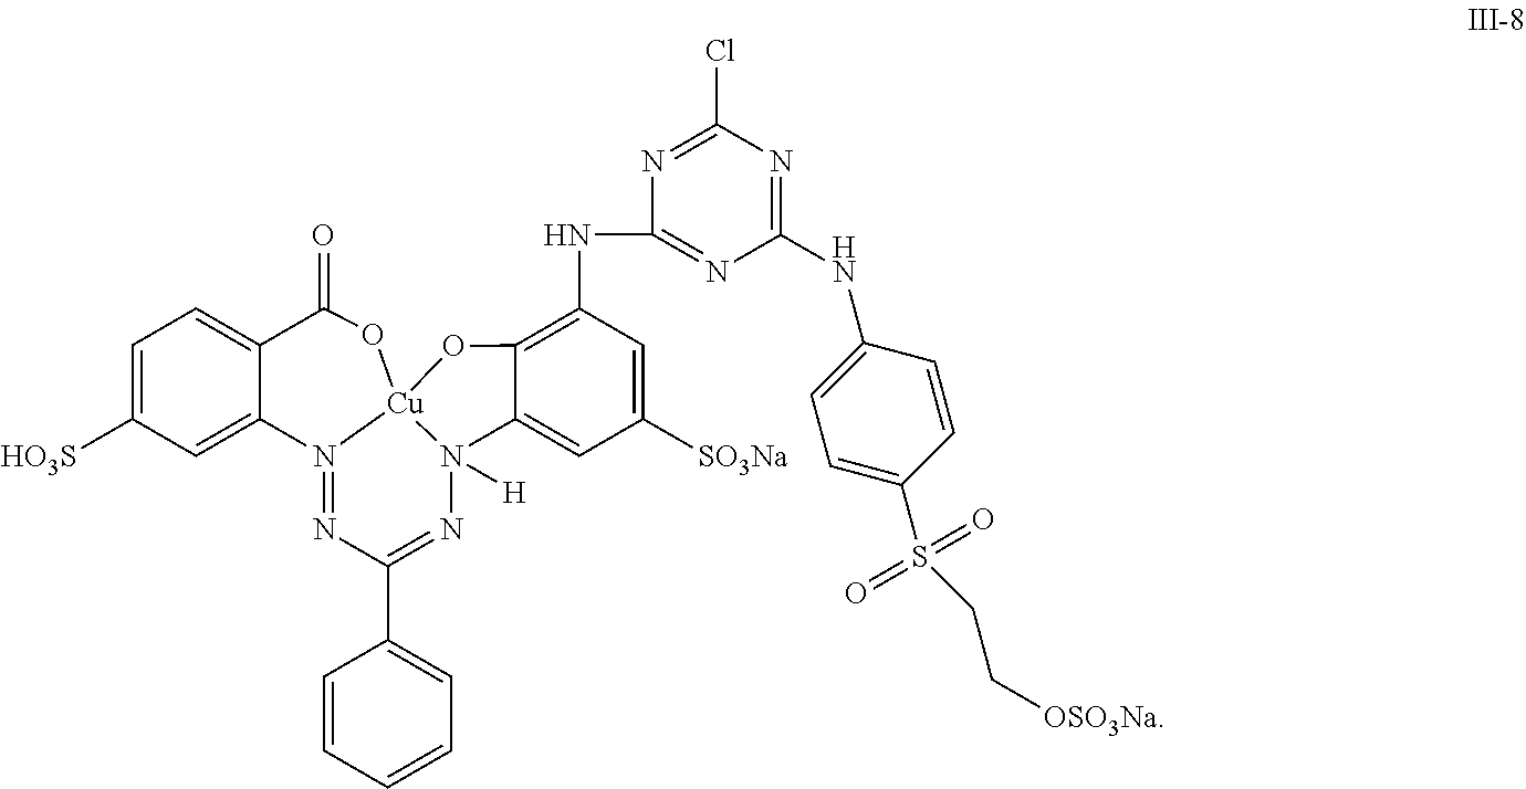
C1=C([HO3S])C=C2C(=C1)C(=O)O[Cu]13N2=NC(C2=CC=CC=C2)=NN1([H])C1=CC([SO3Na])=CC(NC2=NC(NC4=CC=C(S(=O)(=O)CC[OSO3Na])C=C4)=NC(Cl)=N2)=C1O3
